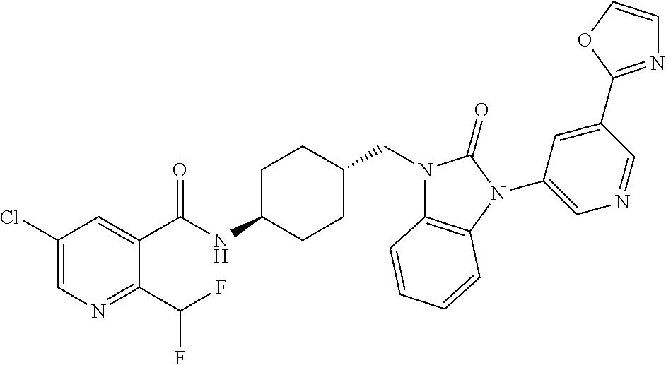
C1(Cl)=CN=C(C(F)F)C(C(NC2CCC(CN3C4=C(N(C5=CN=CC(C6=NC=CO6)=C5)C3=O)C=CC=C4)CC2)=O)=C1
